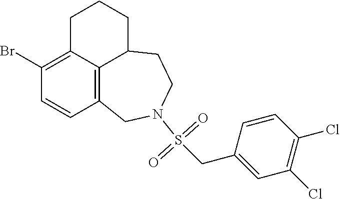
C1(Br)=C2C3=C(C=C1)CN(S(CC1=CC(Cl)=C(Cl)C=C1)(=O)=O)CCC3CCC2
